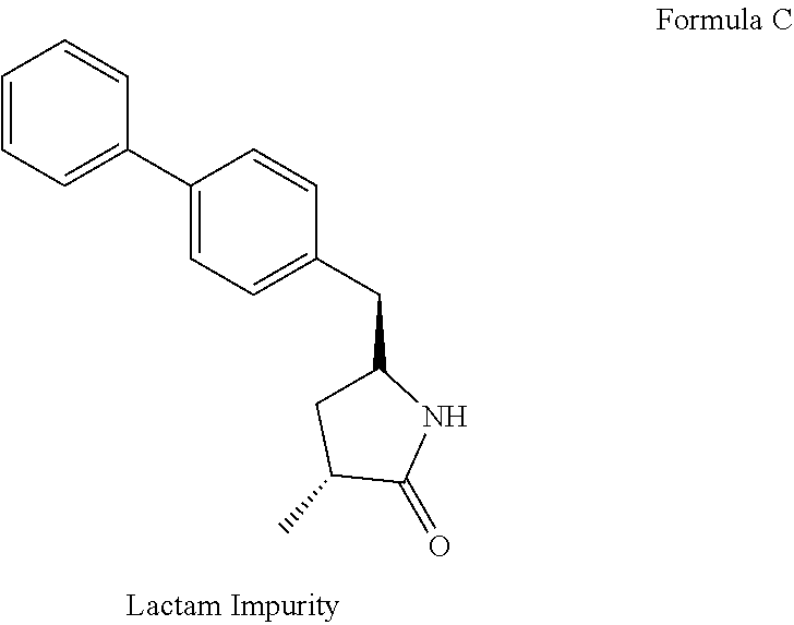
C(C1CC(C)C(=O)N1)C1=CC=C(C2=CC=CC=C2)C=C1
